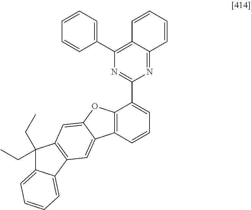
C1=CC=C(C2=C3C(=NC(C4=CC=CC5=C4OC4=CC6=C(C=C54)C4=CC=CC=C4C6(CC)CC)=N2)C=CC=C3)C=C1
